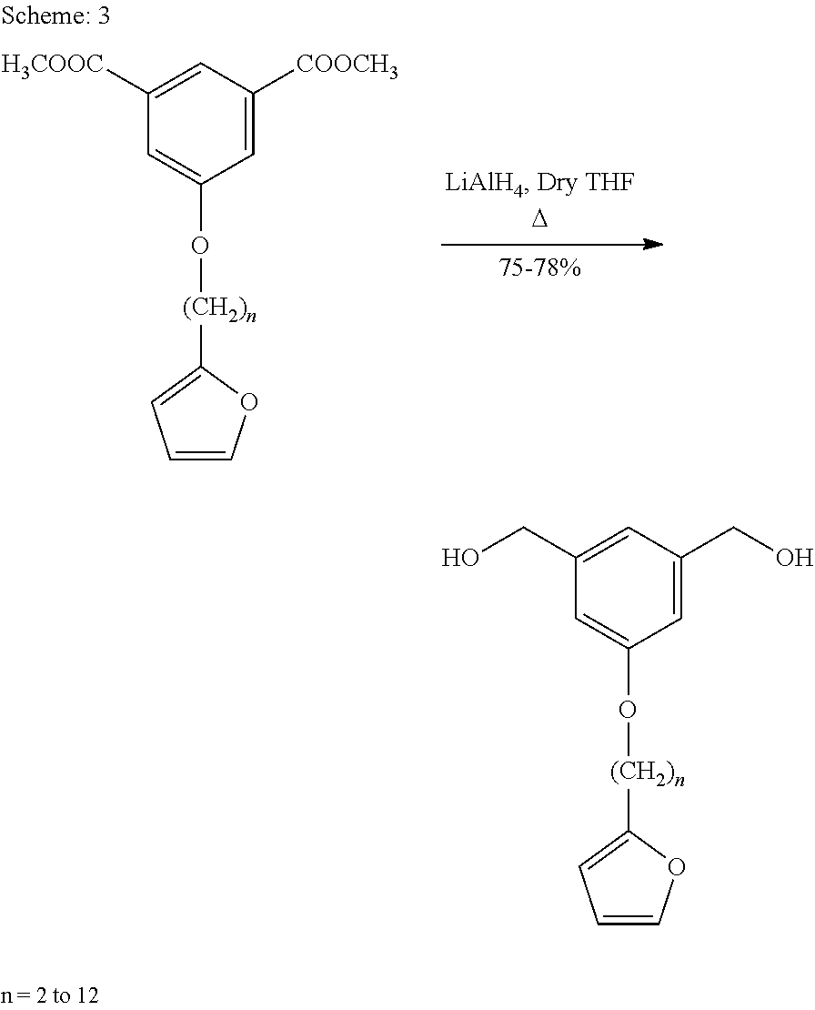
C1(CO)=CC(CO)=CC(O[(CH2)n]C2=CC=CO2)=C1.C1([H3COOC])=CC([COOCH3])=CC(O[(CH2)n]C2=CC=CO2)=C1
